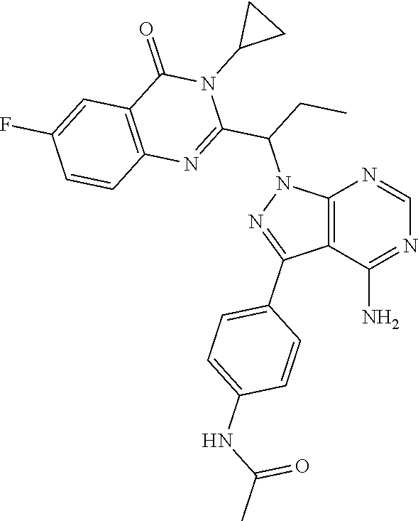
C12=C(C(N)=NC=N1)C(C1=CC=C(NC(C)=O)C=C1)=NN2C(CC)C1=NC2=C(C(=O)N1C1CC1)C=C(F)C=C2
